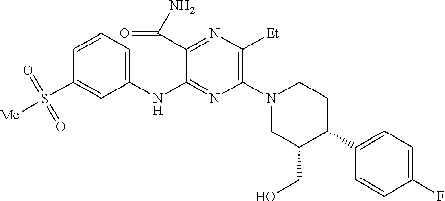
C1(NC2=NC(N3CC(CO)C(C4=CC=C(F)C=C4)CC3)=C([Et])N=C2C(N)=O)=CC=CC(S([Me])(=O)=O)=C1
